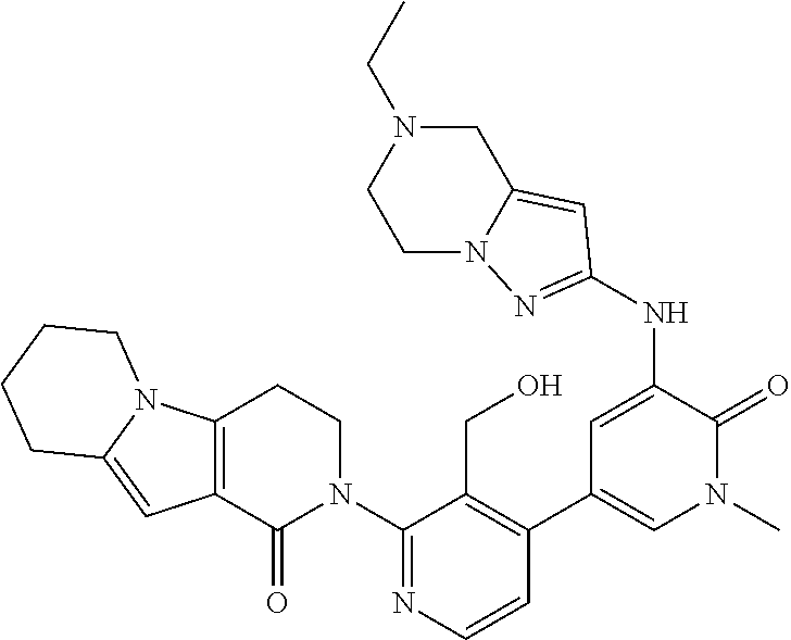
C12=C(C(=O)N(C3=NC=CC(C4=CN(C)C(=O)C(NC5=NN6CCN(CC)CC6=C5)=C4)=C3CO)CC1)C=C1N2CCCC1
